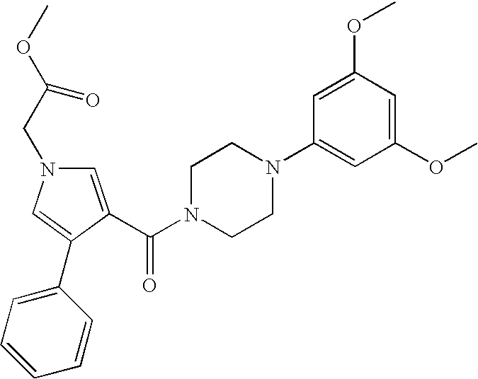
C1=C(C(N2CCN(C3=CC(OC)=CC(OC)=C3)CC2)=O)C(C2=CC=CC=C2)=CN1CC(OC)=O
